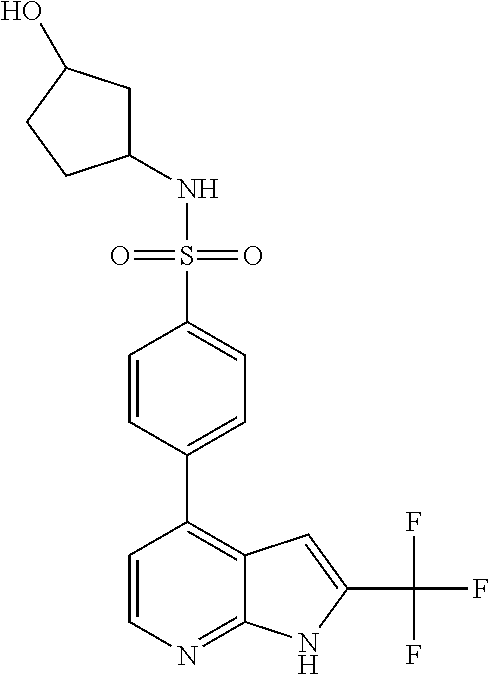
C1(NS(=O)(=O)C2=CC=C(C3=C4C(=NC=C3)NC(C(F)(F)F)=C4)C=C2)CC(O)CC1
